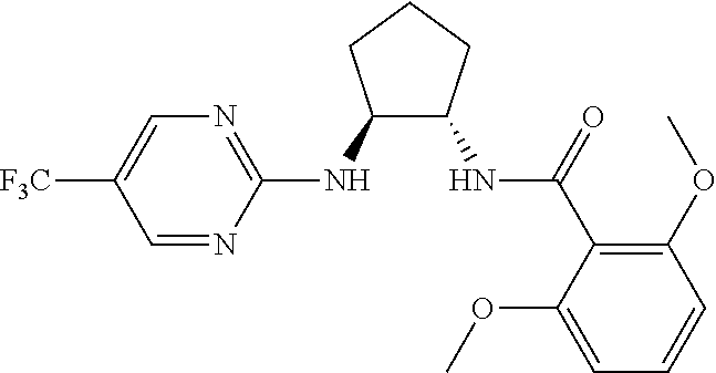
C1(NC2=NC=C([F3C])C=N2)C(NC(=O)C2=C(OC)C=CC=C2OC)CCC1
